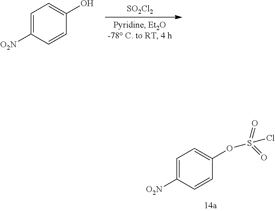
[SO2Cl2].C1=C([O2N])C=CC(O)=C1.C1=C([O2N])C=CC(OS(=O)(=O)Cl)=C1
